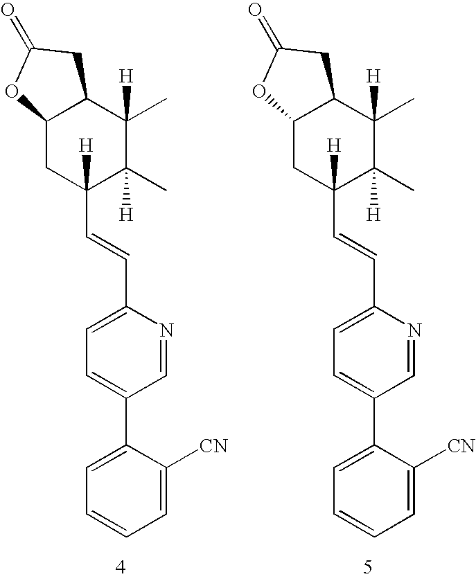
C12CC([H])(C=CC3=CC=C(C4=CC=CC=C4[CN])C=N3)C(C)([H])C(C)([H])C1CC(=O)O2.C12CC([H])(C=CC3=CC=C(C4=CC=CC=C4[CN])C=N3)C(C)([H])C(C)([H])C1CC(=O)O2
